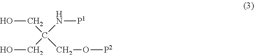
OCC(CO[P2])(N[P1])CO
